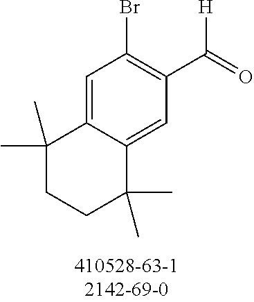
C1=C2C(=CC(C([H])=O)=C1Br)C(C)(C)CCC2(C)C
